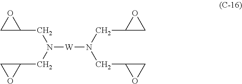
C1C(CN(CC2CO2)[W]N(CC2CO2)CC2CO2)O1
